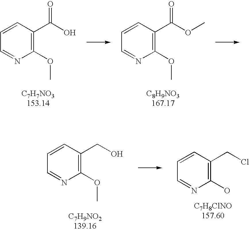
C1(OC)=C(C(OC)=O)C=CC=N1.C1(OC)=C(C(O)=O)C=CC=N1.C1(OC)=C(CO)C=CC=N1.C1(O)=C(CCl)C=CC=N1
